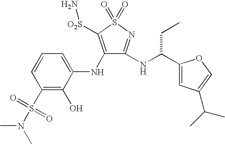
C1(S(N(C)C)(=O)=O)=C(O)C(NC2=C([O2S]N)S(=O)(=O)N=C2NC(C2=CC(C(C)C)=CO2)CC)=CC=C1
